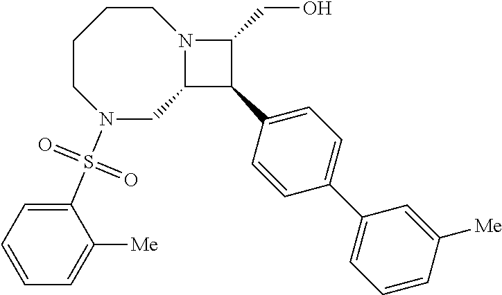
N1(S(C2=CC=CC=C2[Me])(=O)=O)CC2N(CCCC1)C(CO)C2C1=CC=C(C2=CC=CC([Me])=C2)C=C1
